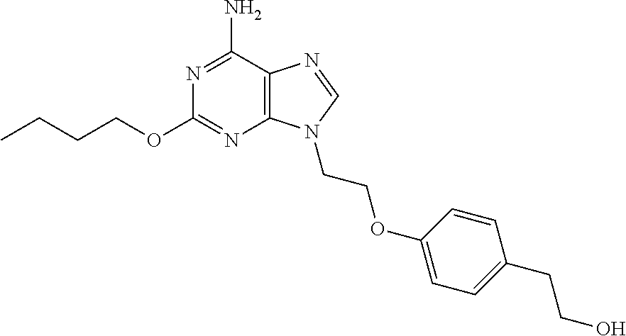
CCCCOC1=NC2=C(C(N)=N1)N=CN2CCOC1=CC=C(CCO)C=C1
